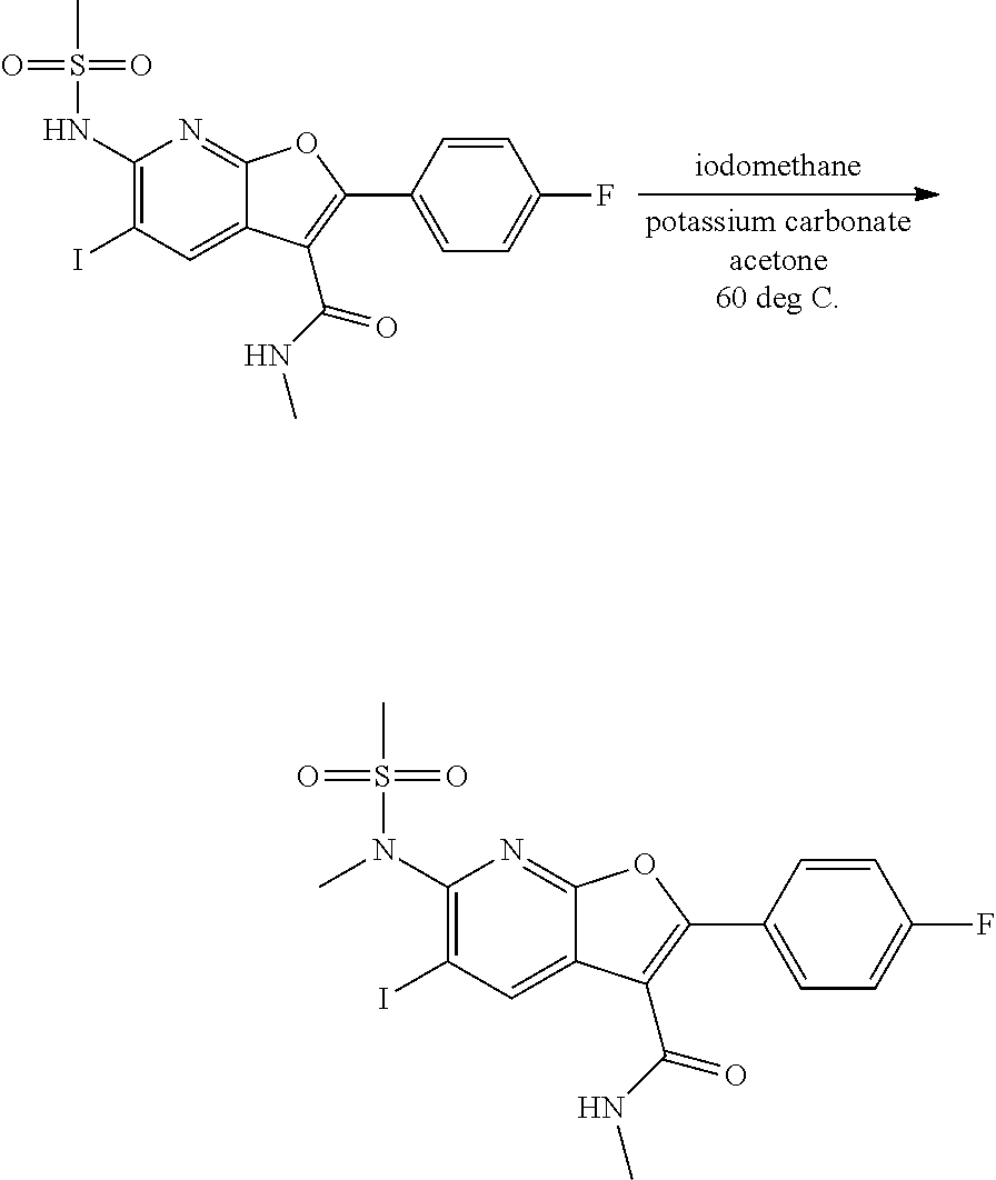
C1(NS(C)(=O)=O)=C(I)C=C2C(=N1)OC(C1=CC=C(F)C=C1)=C2C(=O)NC.C1(N(S(C)(=O)=O)C)=C(I)C=C2C(=N1)OC(C1=CC=C(F)C=C1)=C2C(=O)NC
